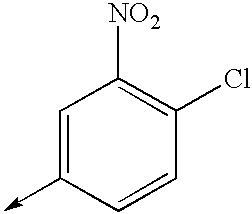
C1=C(->C)C=CC(Cl)=C1[NO2]
